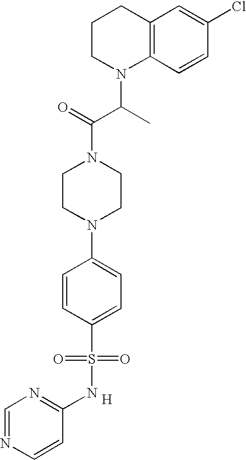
C1CN(C(C(N2CCN(C3=CC=C(S(=O)(=O)NC4=NC=NC=C4)C=C3)CC2)=O)C)C2=C(C1)C=C(Cl)C=C2.[H]
